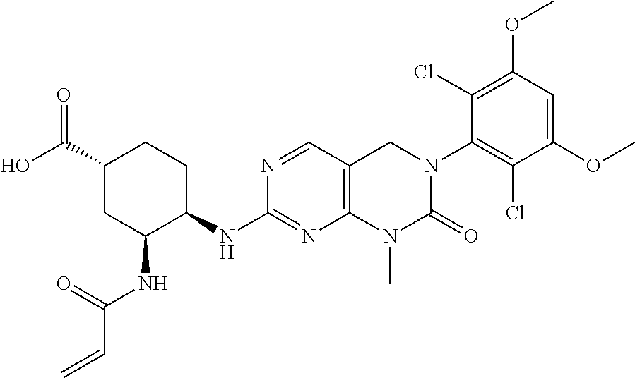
N(C1=NC2=C(C=N1)CN(C1=C(Cl)C(OC)=CC(OC)=C1Cl)C(=O)N2C)C1CCC(C(O)=O)CC1NC(C=C)=O
